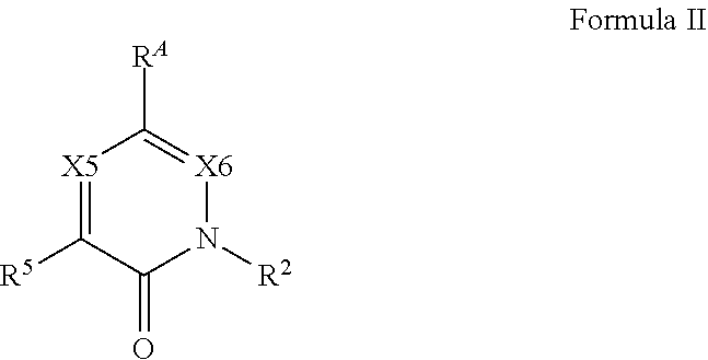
C1([R5])=[X5]C([RA])=[X6]N([R2])C1=O
